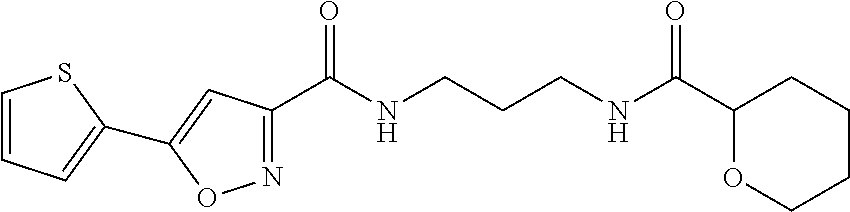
C1(C(NCCCNC(C2OCCCC2)=O)=O)=NOC(C2=CC=CS2)=C1
